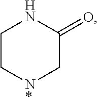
C1C[N*]CC(=O)N1
